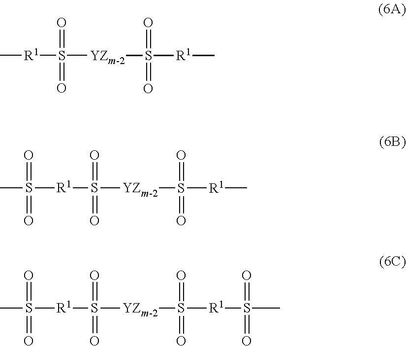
C[R1]S([YZm-2]S([R1]C)(=O)=O)(=O)=O.S([R1]S([YZm-2]S([R1]C)(=O)=O)(=O)=O)(C)(=O)=O.S([R1]S([YZm-2]S([R1]S(C)(=O)=O)(=O)=O)(=O)=O)(C)(=O)=O
